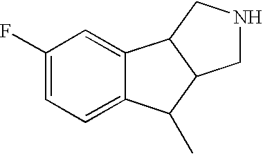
C1(F)=CC=C2C(=C1)C1C(C2C)CNC1
